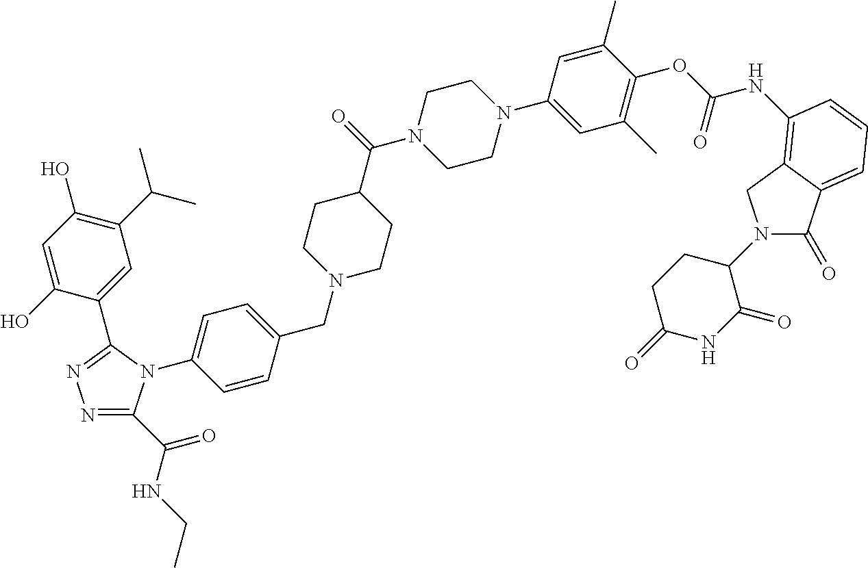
C1(C2=NN=C(C(NCC)=O)N2C2=CC=C(CN3CCC(C(=O)N4CCN(C5=CC(C)=C(OC(NC6=C7C(=CC=C6)C(=O)N(C6CCC(=O)NC6=O)C7)=O)C(C)=C5)CC4)CC3)C=C2)=CC(C(C)C)=C(O)C=C1O
